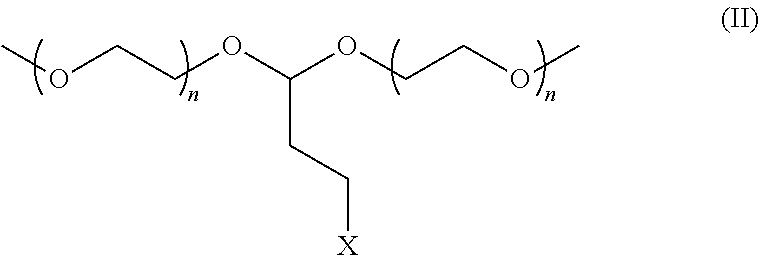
C(COC(OCCOC)CC[X])OC
